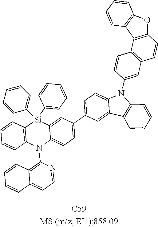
C12=C(N(C3=C4C(=CC=N3)C=CC=C4)C3=CC=C(C4=CC=C5C(=C4)C4=C(N5C5=CC6=C(C=C5)C5=C(C=C6)OC6=C5C=CC=C6)C=CC=C4)C=C3[Si]1(C1=CC=CC=C1)C1=CC=CC=C1)C=CC=C2
